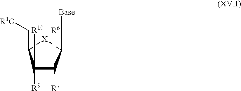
C1(C[Base])[X]C(C[R1O])C([R9])(C[R10])C1([R7])C[R6]
